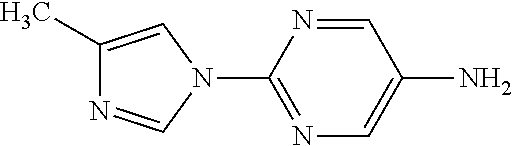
C1(C)=CN(C2=NC=C(N)C=N2)C=N1
